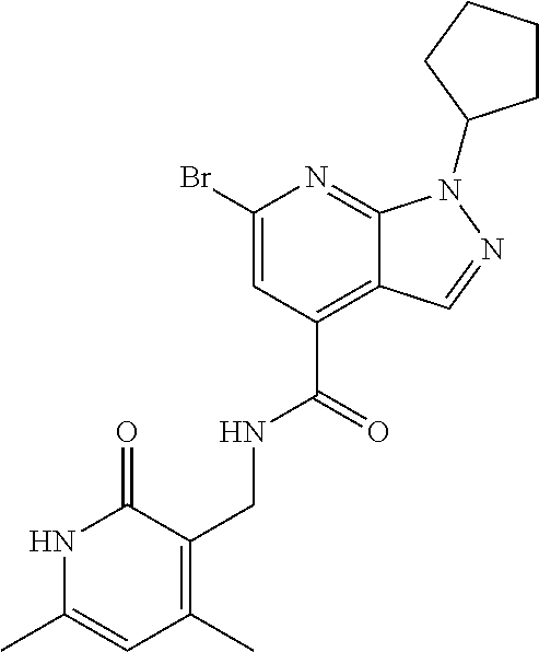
N1C(C)=CC(C)=C(CNC(C2=C3C(=NC(Br)=C2)N(C2CCCC2)N=C3)=O)C1=O
